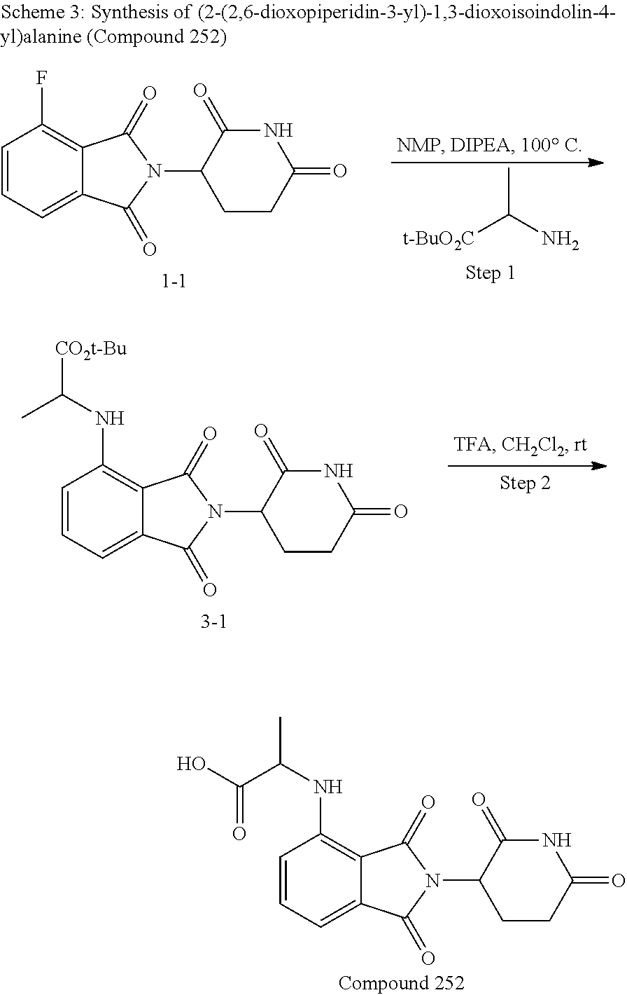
C1=CC=C2C(=C1NC([CO2t-Bu])C)C(=O)N(C1CCC(=O)NC1=O)C2=O.C1=CC=C2C(=C1NC(C)C(O)=O)C(=O)N(C1CCC(=O)NC1=O)C2=O.[t-BuO2C]C(N)C.C1=CC=C2C(=C1F)C(=O)N(C1CCC(=O)NC1=O)C2=O
